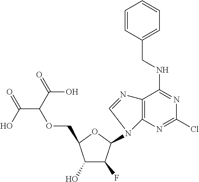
C12=C(C(NCC3=CC=CC=C3)=NC(Cl)=N1)N=CN2C1C(F)C(O)C(COC(C(=O)O)C(=O)O)O1
